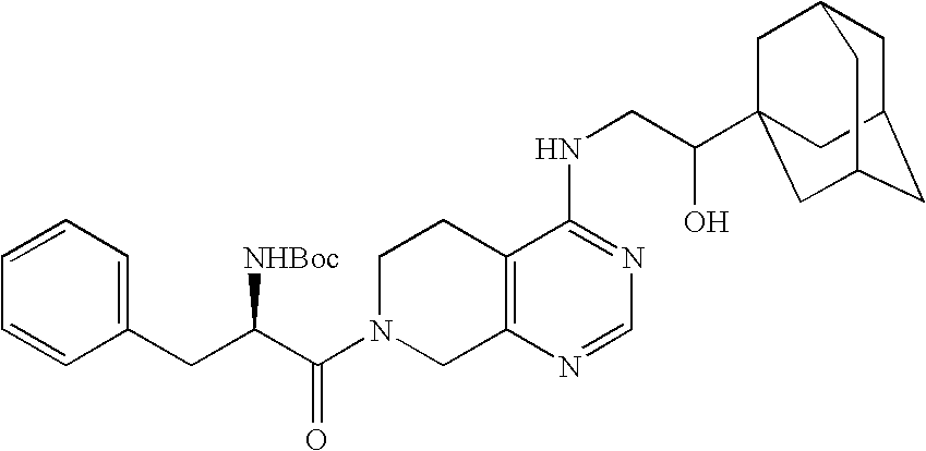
C(C(C(N1CC2=C(CC1)C(NCC(O)C13CC4CC(CC(C1)C4)C3)=NC=N2)=O)[NHBoc])C1=CC=CC=C1
